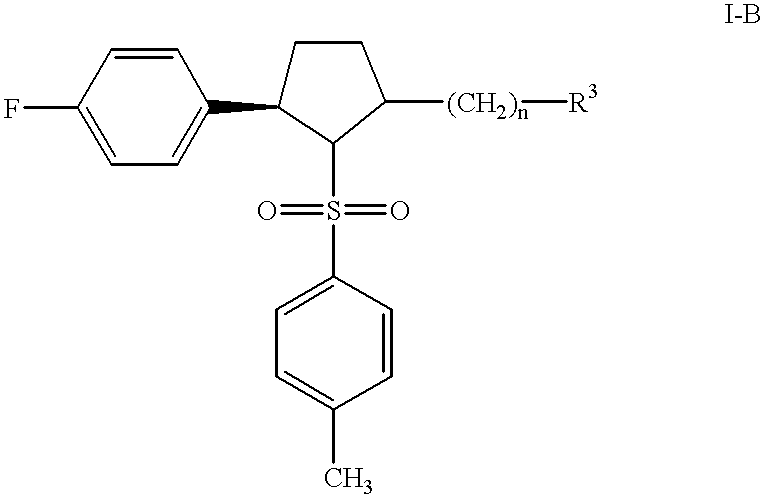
C1(F)=CC=C(C2CCC([(CH2)n][R3])C2S(=O)(=O)C2=CC=C(C)C=C2)C=C1
